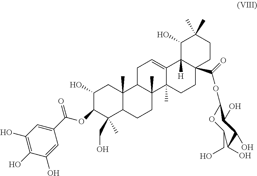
C12=CCC3C(C)(C1(C)CCC1(C(=O)OC4OC(CO)C(O)C(O)C4O)C2([H])C(O)C(C)(C)CC1)CCC1C3(C)CC(O)C(OC(C2=CC(O)=C(O)C(O)=C2)=O)C1(C)CO
